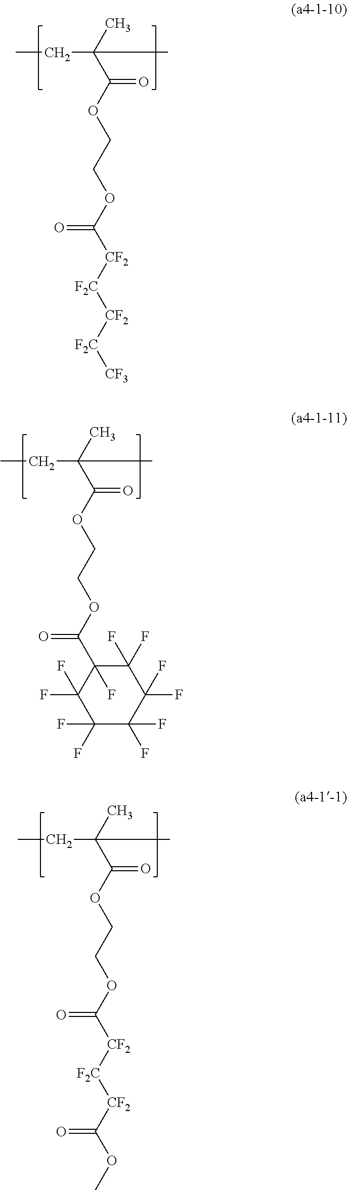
C(C(C)(C(OCCOC([CF2][F2C][CF2][F2C][CF3])=O)=O)C)C.C(C(C)(C(OCCOC([CF2][F2C][CF2]C(OC)=O)=O)=O)C)C.C(C(C)(C(OCCOC(C1(F)C(F)(F)C(F)(F)C(F)(F)C(F)(F)C1(F)F)=O)=O)C)C
